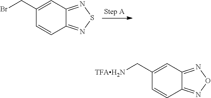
C12=NSN=C1C=C(CBr)C=C2.C12=NON=C1C=C(C[TFAH2N])C=C2
